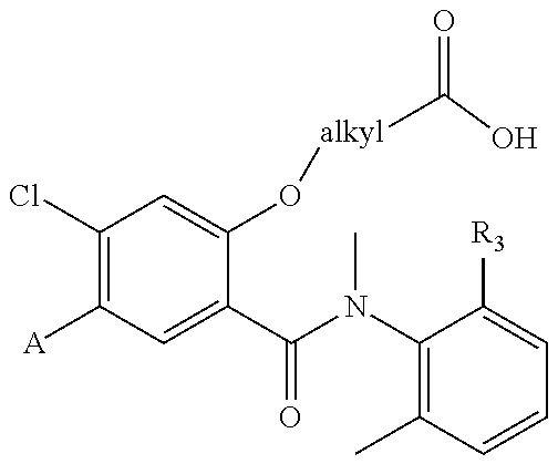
C1(Cl)=C([A])C=C(C(N(C2=C(C)C=CC=C2[R3])C)=O)C(O[alkyl]C(=O)O)=C1
